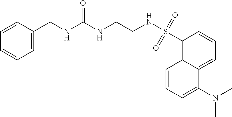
C1(S(NCCNC(NCC2=CC=CC=C2)=O)(=O)=O)=C2C(=CC=C1)C(N(C)C)=CC=C2
